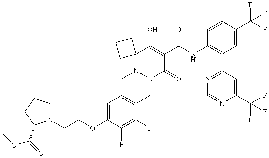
N1(C)N(CC2=CC=C(OCCN3CCCC3C(=O)OC)C(F)=C2F)C(=O)C(C(NC2=C(C3=NC=NC(C(F)(F)F)=C3)C=C(C(F)(F)F)C=C2)=O)=C(O)C12CCC2
